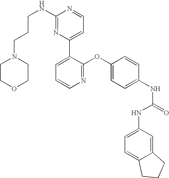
C1(NCCCN2CCOCC2)=NC(C2=CC=CN=C2OC2=CC=C(NC(=O)NC3=CC=C4C(=C3)CCC4)C=C2)=CC=N1
